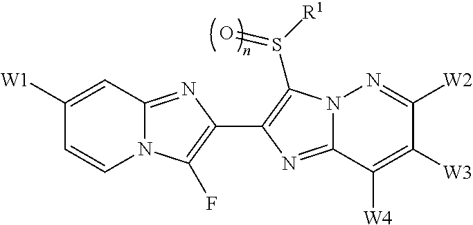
C1([W1])=CC2=NC(C3=C(S([R1])=O)N4C(=N3)C([W4])=C([W3])C([W2])=N4)=C(F)N2C=C1
